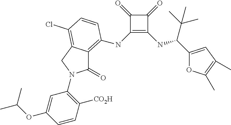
C1(=O)C(NC2=C3C(=O)N(C4=C([CO2H])C=CC(OC(C)C)=C4)CC3=C(Cl)C=C2)=C(NC(C(C)(C)C)C2=CC(C)=C(C)O2)C1=O
